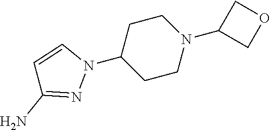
N1(C2CCN(C3COC3)CC2)C=CC(N)=N1
